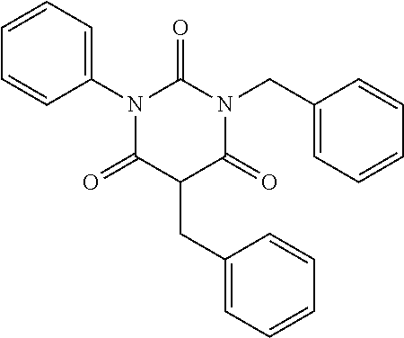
C1(N2C(=O)C(CC3=CC=CC=C3)C(=O)N(CC3=CC=CC=C3)C2=O)=CC=CC=C1
